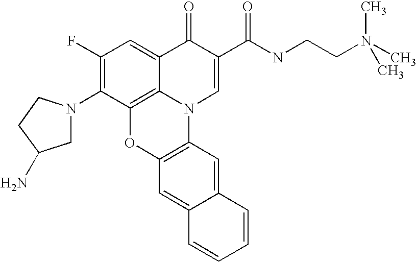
C1(F)=C(N2CC(N)CC2)C2=C3C(=C1)C(=O)C(C(NCCN(C)(C)C)=O)=CN3C1=C(O2)C=C2C(=C1)C=CC=C2
